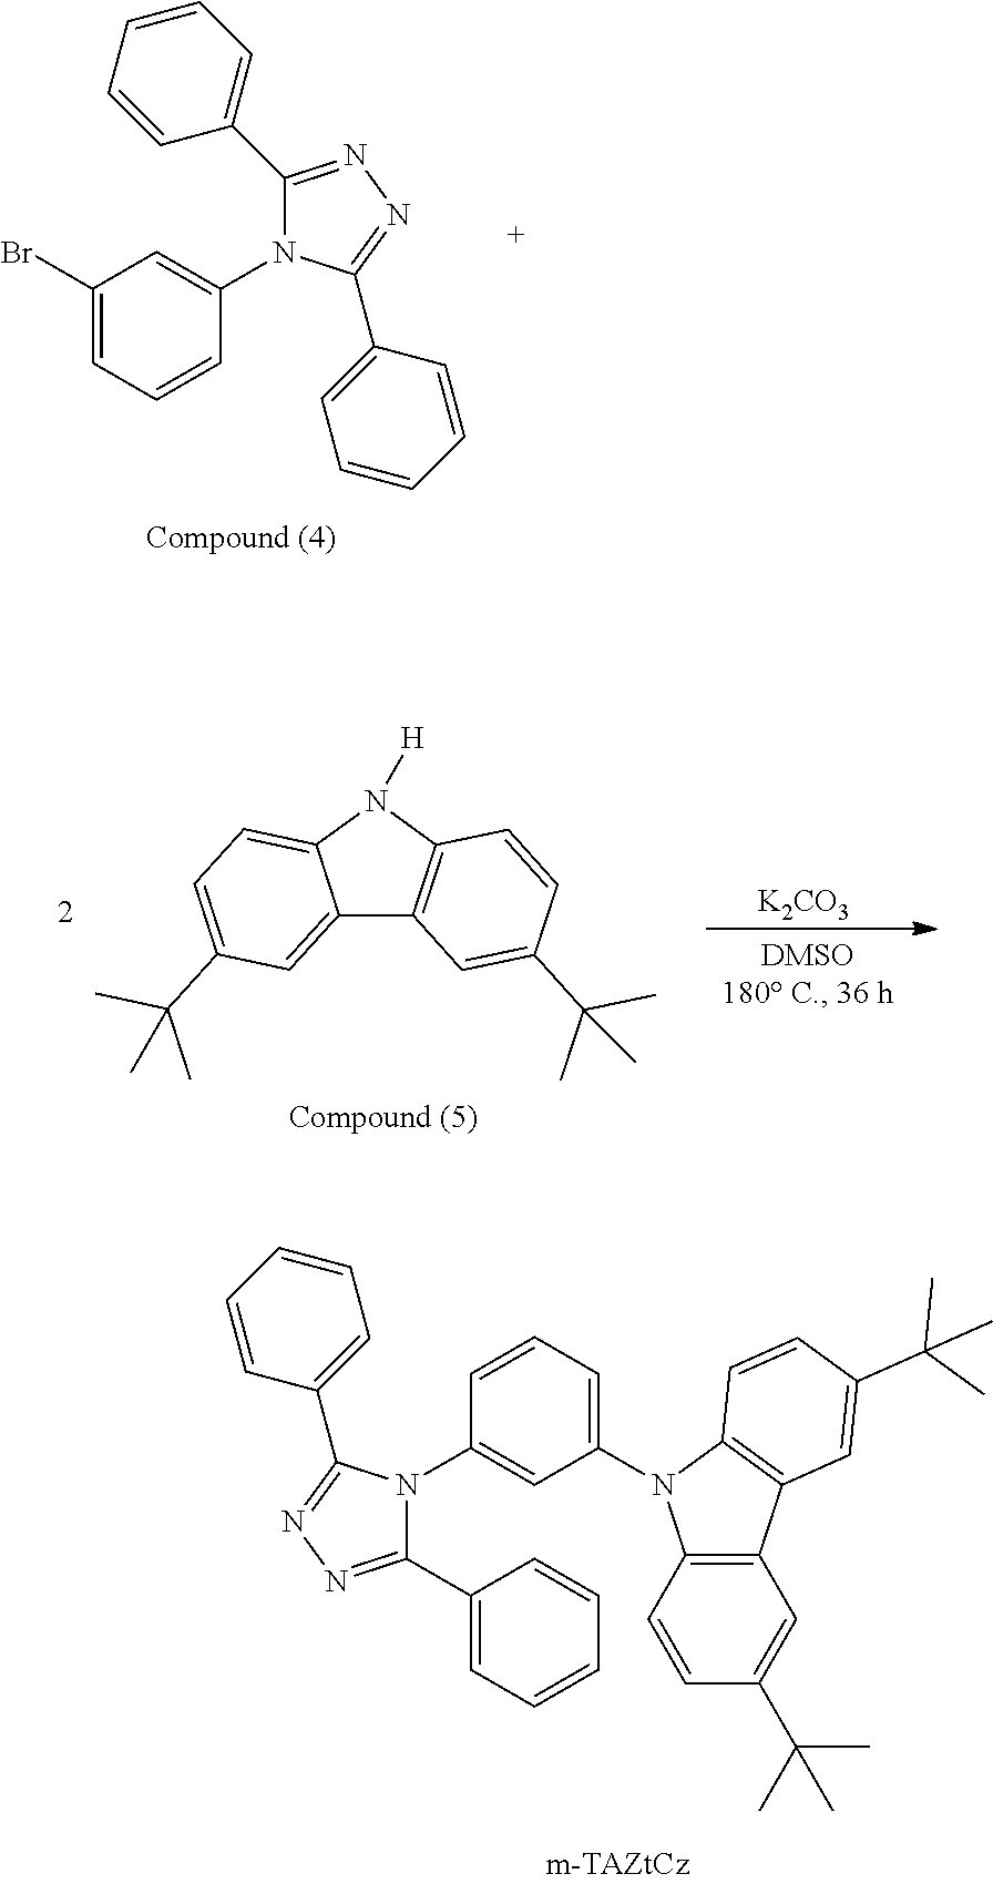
C1(Br)=CC=CC(N2C(C3=CC=CC=C3)=NN=C2C2=CC=CC=C2)=C1.[K2CO3].C1=C(C(C)(C)C)C=CC2=C1C1=CC(C(C)(C)C)=CC=C1N2[H].C1=CC(N2C(C3=CC=CC=C3)=NN=C2C2=CC=CC=C2)=CC(N2C3=C(C4=C2C=CC(C(C)(C)C)=C4)C=C(C(C)(C)C)C=C3)=C1
